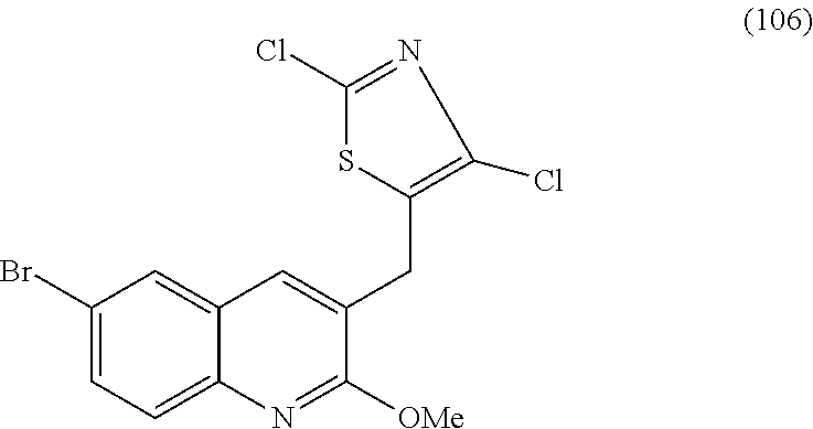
C1(Br)=CC=C2C(=C1)C=C(CC1=C(Cl)N=C(Cl)S1)C([OMe])=N2
